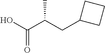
C1(CC(C(O)=O)C)CCC1
